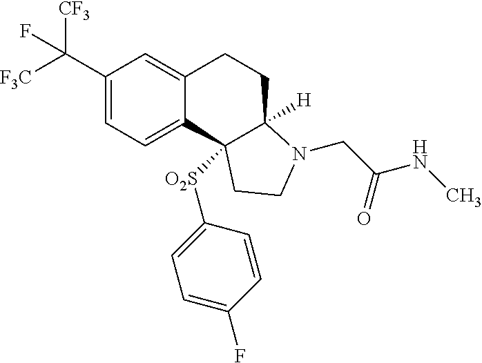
C1(C([F3C])([CF3])F)=CC=C2C(=C1)CCC1([H])C2([O2S]C2=CC=C(F)C=C2)CCN1CC(NC)=O
